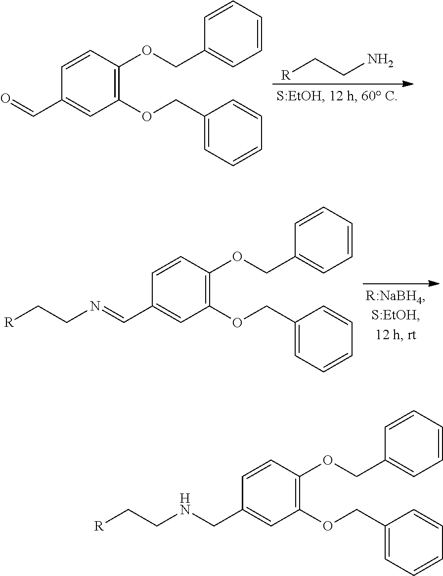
C1(OCC2=CC=CC=C2)=C(OCC2=CC=CC=C2)C=CC(C=O)=C1.[R]CCN.C1(OCC2=CC=CC=C2)=C(OCC2=CC=CC=C2)C=CC(C=NCC[R])=C1.C1(OCC2=CC=CC=C2)=C(OCC2=CC=CC=C2)C=CC(CNCC[R])=C1
